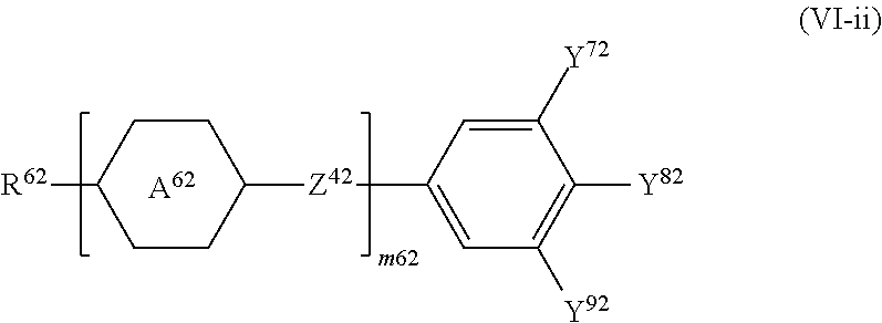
C1CC([Z42]C2=CC([Y92])=C([Y82])C([Y72])=C2)CCC1[R62].[A62]
